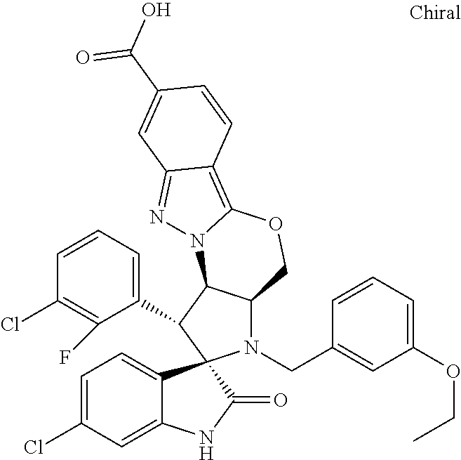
C1=CC=C(C2C3C(N(CC4=CC(OCC)=CC=C4)C24C2=CC=C(Cl)C=C2NC4=O)COC2=C4C(=NN32)C=C(C(O)=O)C=C4)C(F)=C1Cl
